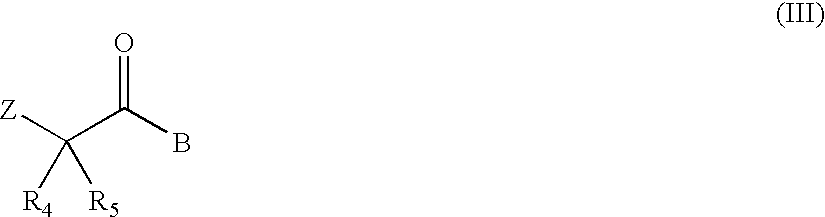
[Z]C(C(B)=O)([R4])[R5]
